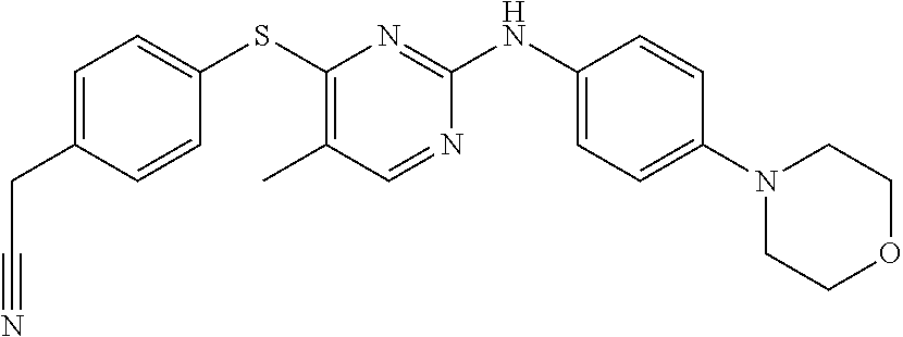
C1=C(CC#N)C=CC(SC2=C(C)C=NC(NC3=CC=C(N4CCOCC4)C=C3)=N2)=C1
